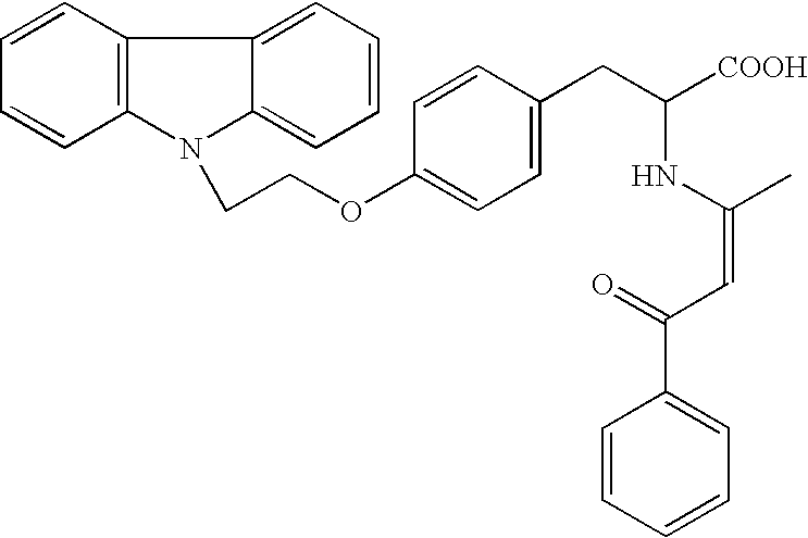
C1=CC(OCCN2C3=C(C4=CC=CC=C42)C=CC=C3)=CC=C1CC([COOH])NC(C)=CC(=O)C1=CC=CC=C1
